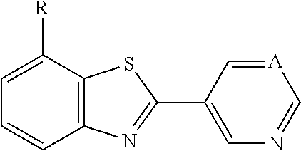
C1=C(C2=NC3=C(C([R])=CC=C3)S2)C=[A]C=N1
